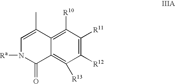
C12=C([R13])C([R12])=C([R11])C([R10])=C1C(C)=CN([Ra])C2=O
